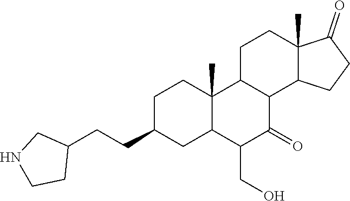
C1C(CCC2CNCC2)CC2C(C)(C1)C1C(C(=O)C2CO)C2C(C)(CC1)C(=O)CC2
